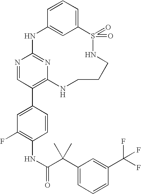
C12=CC=CC(=C1)NC1=NC(=C(C3=CC(F)=C(NC(=O)C(C4=CC=CC(C(F)(F)F)=C4)(C)C)C=C3)C=N1)NCCCNS2(=O)=O
